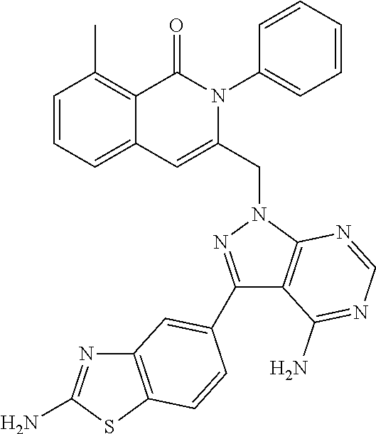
C1=CC=C2C(=C1C)C(=O)N(C1=CC=CC=C1)C(CN1C3=C(C(C4=CC5=C(SC(N)=N5)C=C4)=N1)C(N)=NC=N3)=C2
